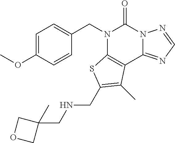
C1=C(OC)C=CC(CN2C3=C(C4=NC=NN4C2=O)C(C)=C(CNCC2(C)COC2)S3)=C1
